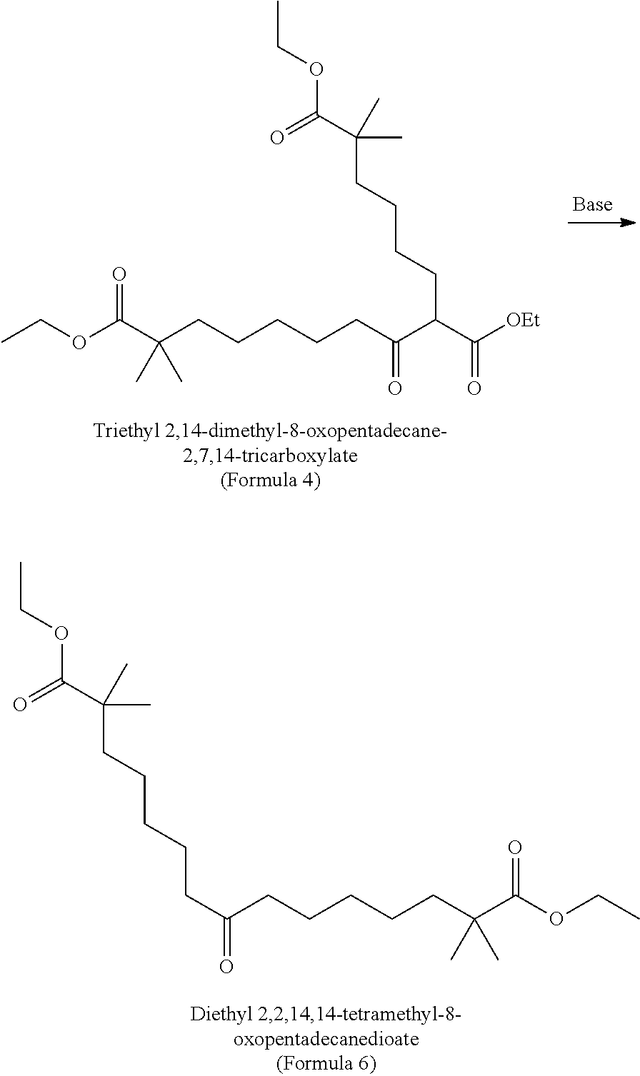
C(CCCCCC(C(C([OEt])=O)CCCCC(C(OCC)=O)(C)C)=O)(C(OCC)=O)(C)C.C(CCCCCC(CCCCCC(C(OCC)=O)(C)C)=O)(C(OCC)=O)(C)C
